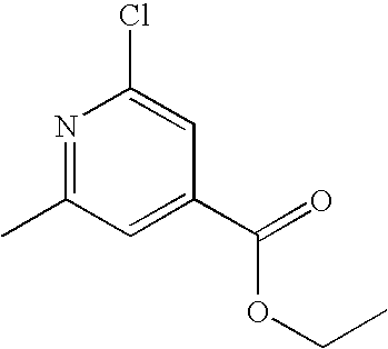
CC1=NC(Cl)=CC(C(=O)OCC)=C1
